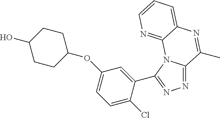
N1=C2N(C(C3=CC(OC4CCC(O)CC4)=CC=C3Cl)=N1)C1=NC=CC=C1N=C2C
